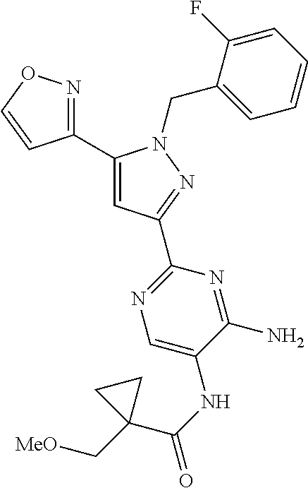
C1(C2=NOC=C2)=CC(C2=NC=C(NC(C3(C[MeO])CC3)=O)C(N)=N2)=NN1CC1=CC=CC=C1F
